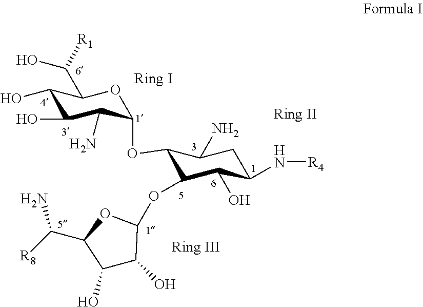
C1(O)C(O)C(N)C(OC2C(OC3C(O)C(O)C(C([R8])N)O3)C(O)C(N[R4])CC2N)OC1C([R1])O
